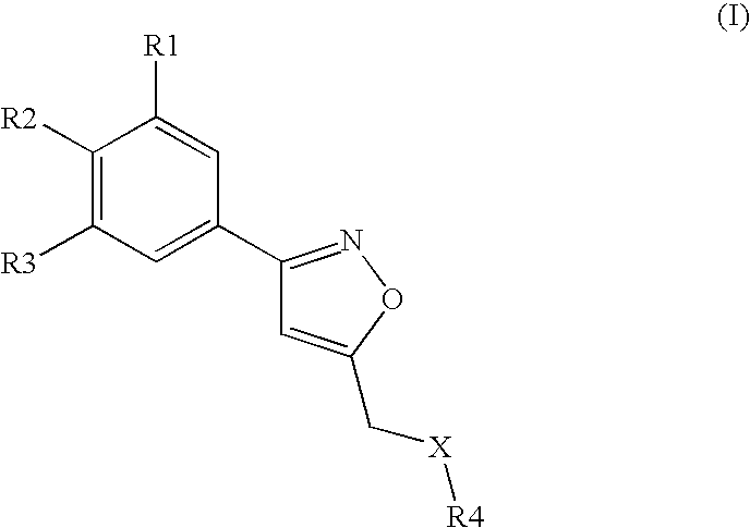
C1([R2])=C([R3])C=C(C2=NOC(C[X][R4])=C2)C=C1[R1]
